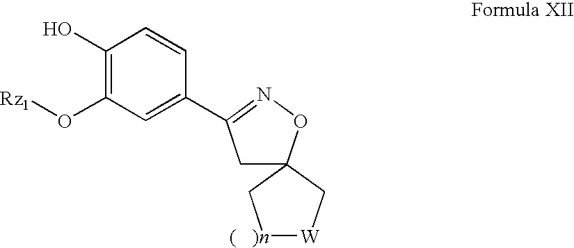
C1(O)=C(O[Rz1])C=C(C2=NOC3(C2)C[W][(   )n]C3)C=C1
